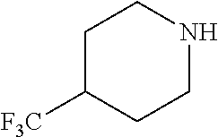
C1C([F3C])CCNC1
